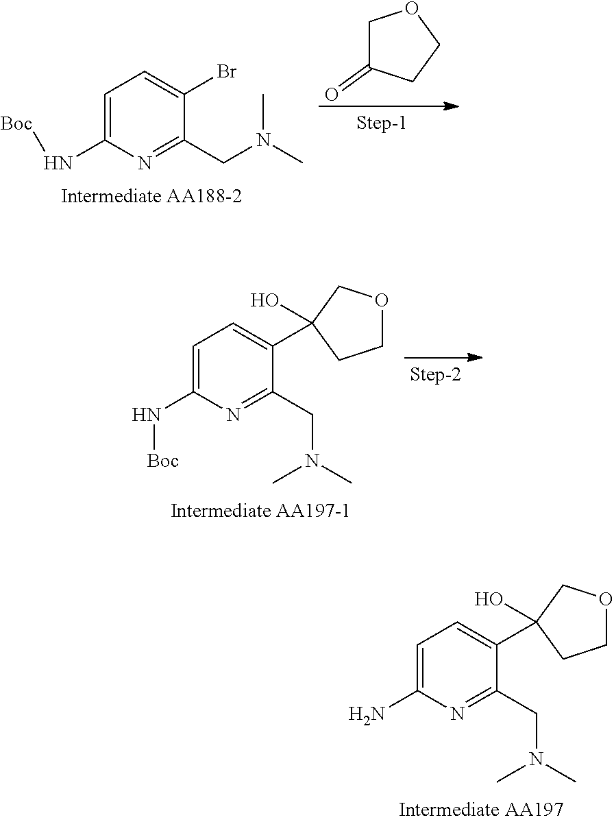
C1=C(N)N=C(CN(C)C)C(C2(O)CCOC2)=C1.C1=C(N[Boc])N=C(CN(C)C)C(Br)=C1.C1C(=O)CCO1.C1=C(N[Boc])N=C(CN(C)C)C(C2(O)CCOC2)=C1
